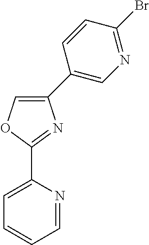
O1C(C2=CC=CC=N2)=NC(C2=CN=C(Br)C=C2)=C1
